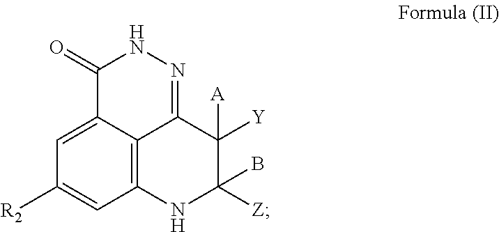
C1(=O)C2=CC([R2])=CC3=C2C(=NN1)C([Y])([A])C([Z])(B)N3
